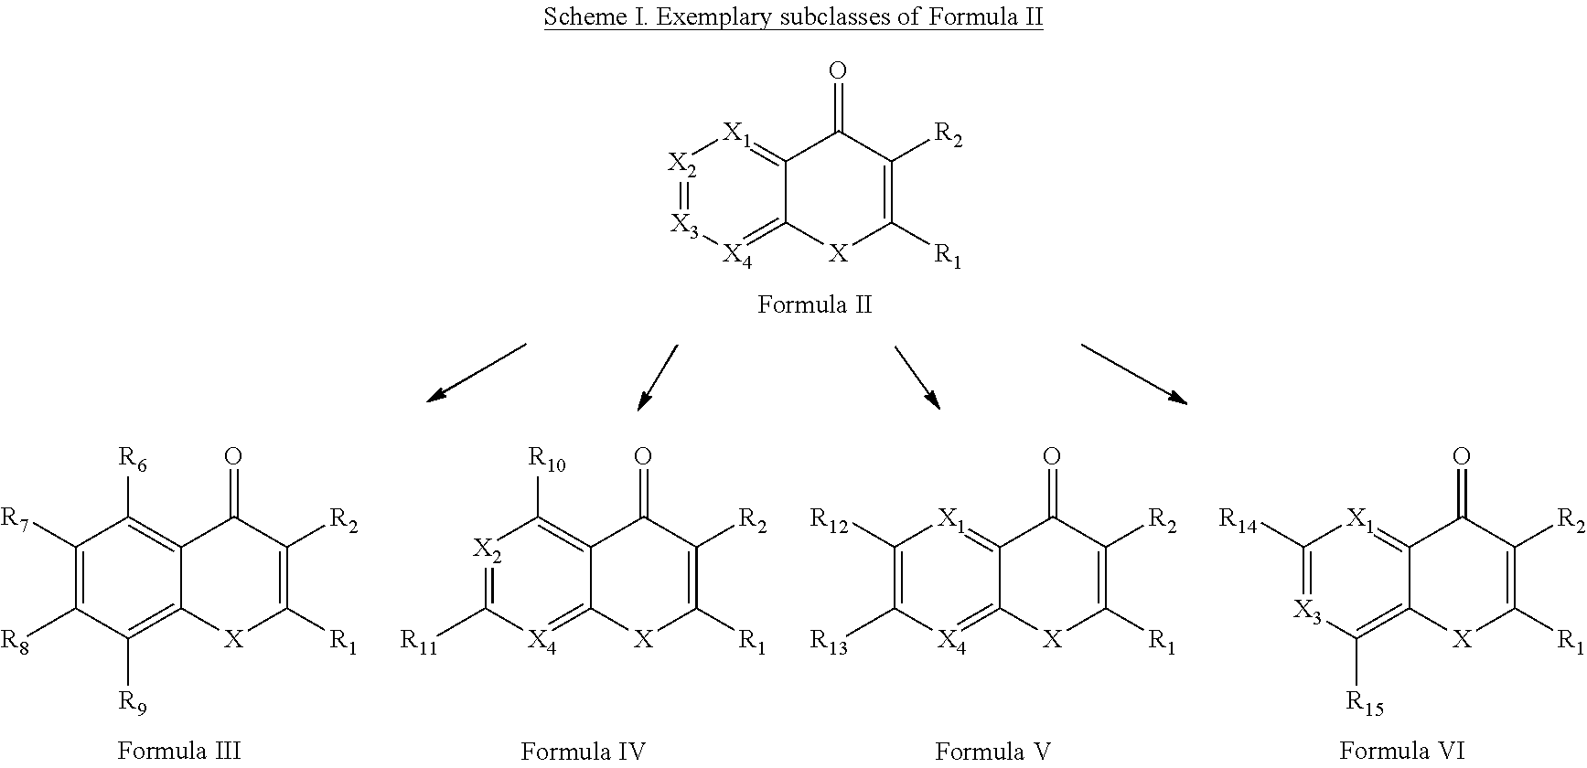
C1([R12])=C([R13])[X4]=C2C(=[X1]1)C(=O)C([R2])=C([R1])[X]2.[X2]1=C([R11])[X4]=C2C(=C1[R10])C(=O)C([R2])=C([R1])[X]2.C1([R7])=C([R8])C([R9])=C2C(=C1[R6])C(=O)C([R2])=C([R1])[X]2.C1([R14])=[X3]C([R15])=C2C(=[X1]1)C(=O)C([R2])=C([R1])[X]2.[X2]1=[X3][X4]=C2C(=[X1]1)C(=O)C([R2])=C([R1])[X]2
